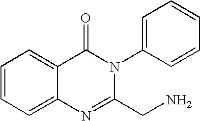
C1=CC=C2C(=C1)C(=O)N(C1=CC=CC=C1)C(CN)=N2
